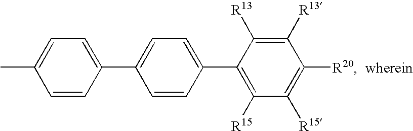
C1=CC(C2=C([R15])C([R15])=C([R20])C([R13])=C2[R13])=CC=C1C1=CC=C(C)C=C1
